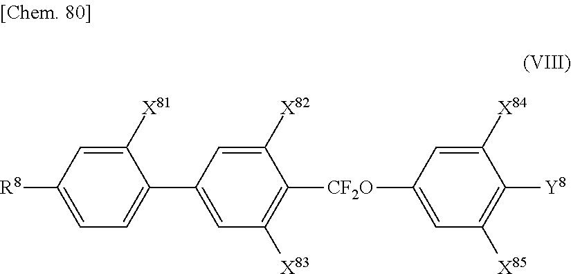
C1([X81])=CC([R8])=CC=C1C1=CC([X83])=C([CF2O]C2=CC([X85])=C([Y8])C([X84])=C2)C([X82])=C1
